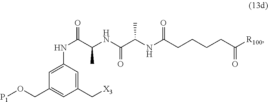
C1(C[X3])=CC(NC(C(NC(C(NC(CCCCC([R100])=O)=O)C)=O)C)=O)=CC(CO[P1])=C1
